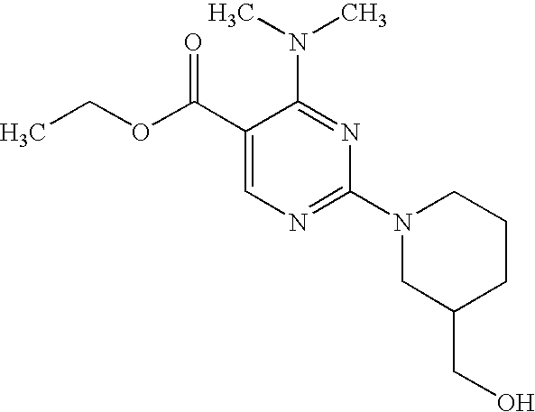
C1(C(OCC)=O)=CN=C(N2CC(CO)CCC2)N=C1N(C)C
